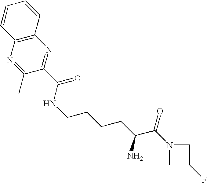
N1=C(C)C(C(NCCCCC(C(N2CC(F)C2)=O)N)=O)=NC2=C1C=CC=C2
